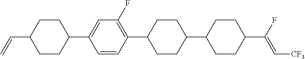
C1CC(C2=CC(F)=C(C3CCC(C4CCC(C(F)=C[CF3])CC4)CC3)C=C2)CCC1C=C
